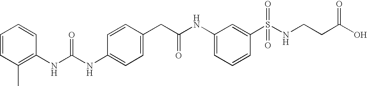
C1=CC(CC(NC2=CC=CC(S(NCCC(O)=O)(=O)=O)=C2)=O)=CC=C1NC(NC1=C(C)C=CC=C1)=O
